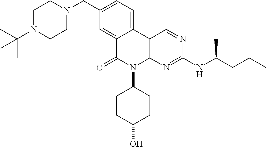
C1N(C(C)(C)C)CCN(CC2=CC=C3C(=C2)C(=O)N(C2CCC(O)CC2)C2=C3C=NC(NC(CCC)C)=N2)C1
